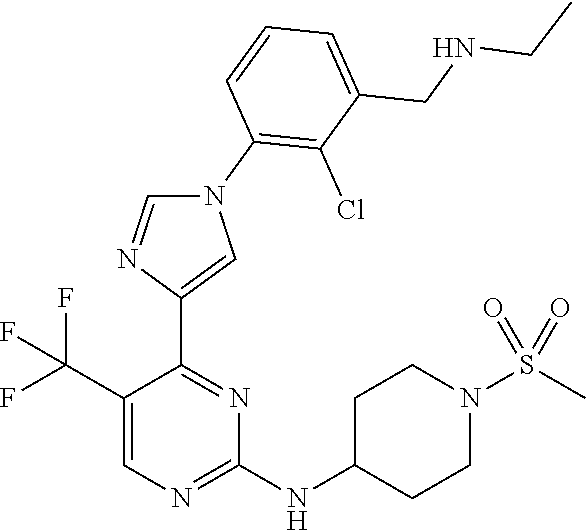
C1=C(C(F)(F)F)C(C2=CN(C3=C(Cl)C(CNCC)=CC=C3)C=N2)=NC(NC2CCN(S(C)(=O)=O)CC2)=N1
